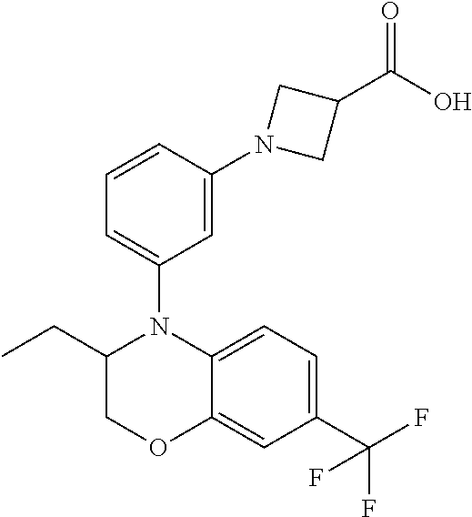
C1C(CC)N(C2=CC=CC(N3CC(C(O)=O)C3)=C2)C2=CC=C(C(F)(F)F)C=C2O1
